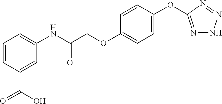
C1=CC(C(=O)O)=CC(NC(COC2=CC=C(OC3=NNN=N3)C=C2)=O)=C1
